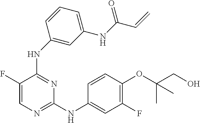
N(C1=NC=C(F)C(NC2=CC(NC(=O)C=C)=CC=C2)=N1)C1=CC(F)=C(OC(CO)(C)C)C=C1
